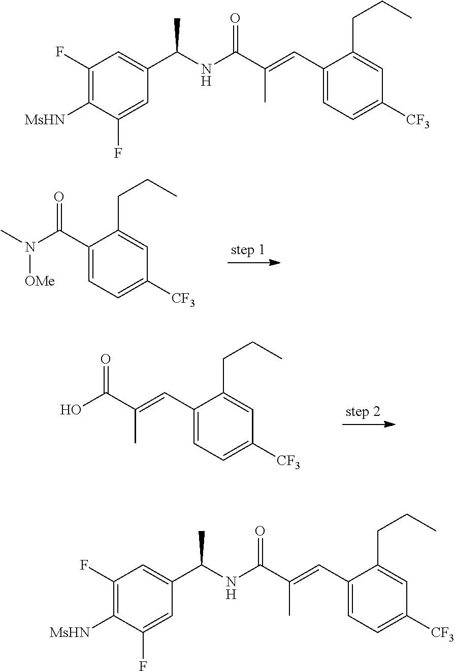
C1(C(=O)N([OMe])C)=CC=C([CF3])C=C1CCC.C1(C=C(C(=O)O)C)=CC=C([CF3])C=C1CCC.C1(F)=C([MsHN])C(F)=CC(C(NC(C(=CC2=CC=C([CF3])C=C2CCC)C)=O)C)=C1.C1(F)=C([MsHN])C(F)=CC(C(NC(C(=CC2=CC=C([CF3])C=C2CCC)C)=O)C)=C1
